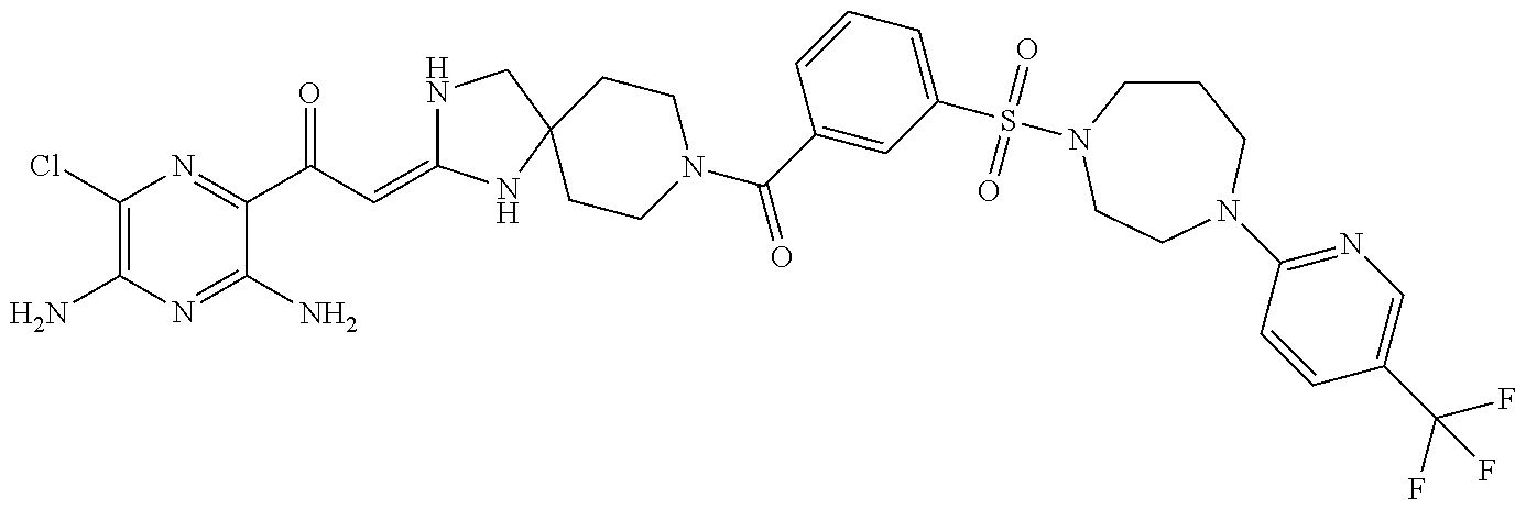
C1(Cl)=C(N)N=C(N)C(C(C=C2NCC3(N2)CCN(C(=O)C2=CC(S(=O)(=O)N4CCCN(C5=NC=C(C(F)(F)F)C=C5)CC4)=CC=C2)CC3)=O)=N1
